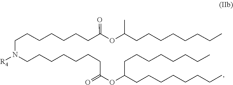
C(CCCC)CCCC(OC(CCCCCCCN(CCCCCCCC(=O)OC(CCCCCCCC)CCCCCCCC)[R4])=O)C
